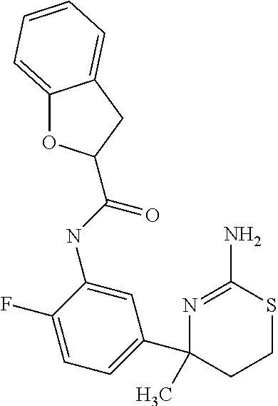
C(=O)(NC1=CC(C2(C)CCSC(N)=N2)=CC=C1F)C1OC2=CC=CC=C2C1
